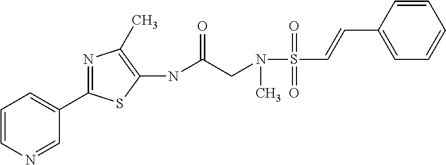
C1=NC=CC=C1C1=NC(C)=C(NC(CN(C)S(C=CC2=CC=CC=C2)(=O)=O)=O)S1
